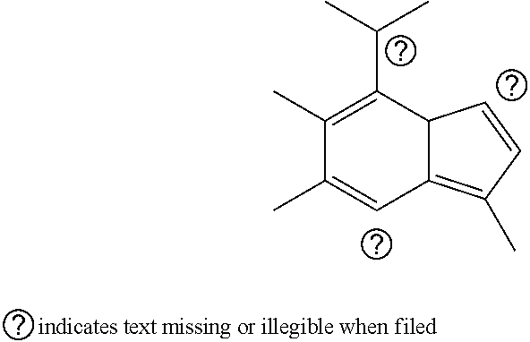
C1(C(C)C)=C(C)C(C)=CC2=C(C)C=CC12
